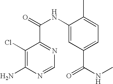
C1(Cl)=C(N)N=CN=C1C(NC1=CC(C(NC)=O)=CC=C1C)=O
